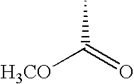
C(C)(=O)[H3CO]
